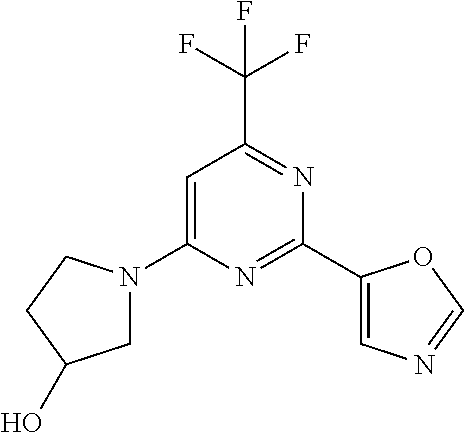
C1=C(N2CC(O)CC2)N=C(C2=CN=CO2)N=C1C(F)(F)F
